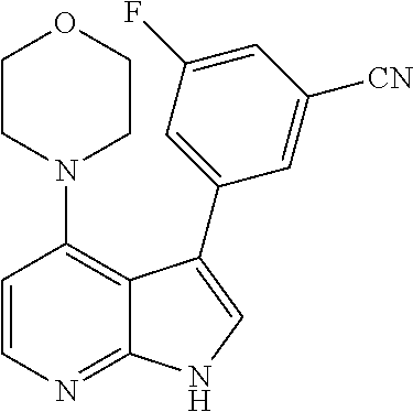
C1=CN=C2C(=C1N1CCOCC1)C(C1=CC(F)=CC([CN])=C1)=CN2
